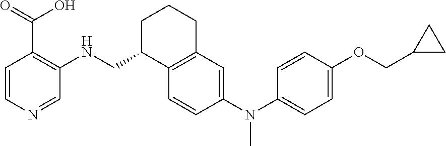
C1=CC(N(C2=CC=C(OCC3CC3)C=C2)C)=CC2=C1C(CNC1=C(C(O)=O)C=CN=C1)CCC2
